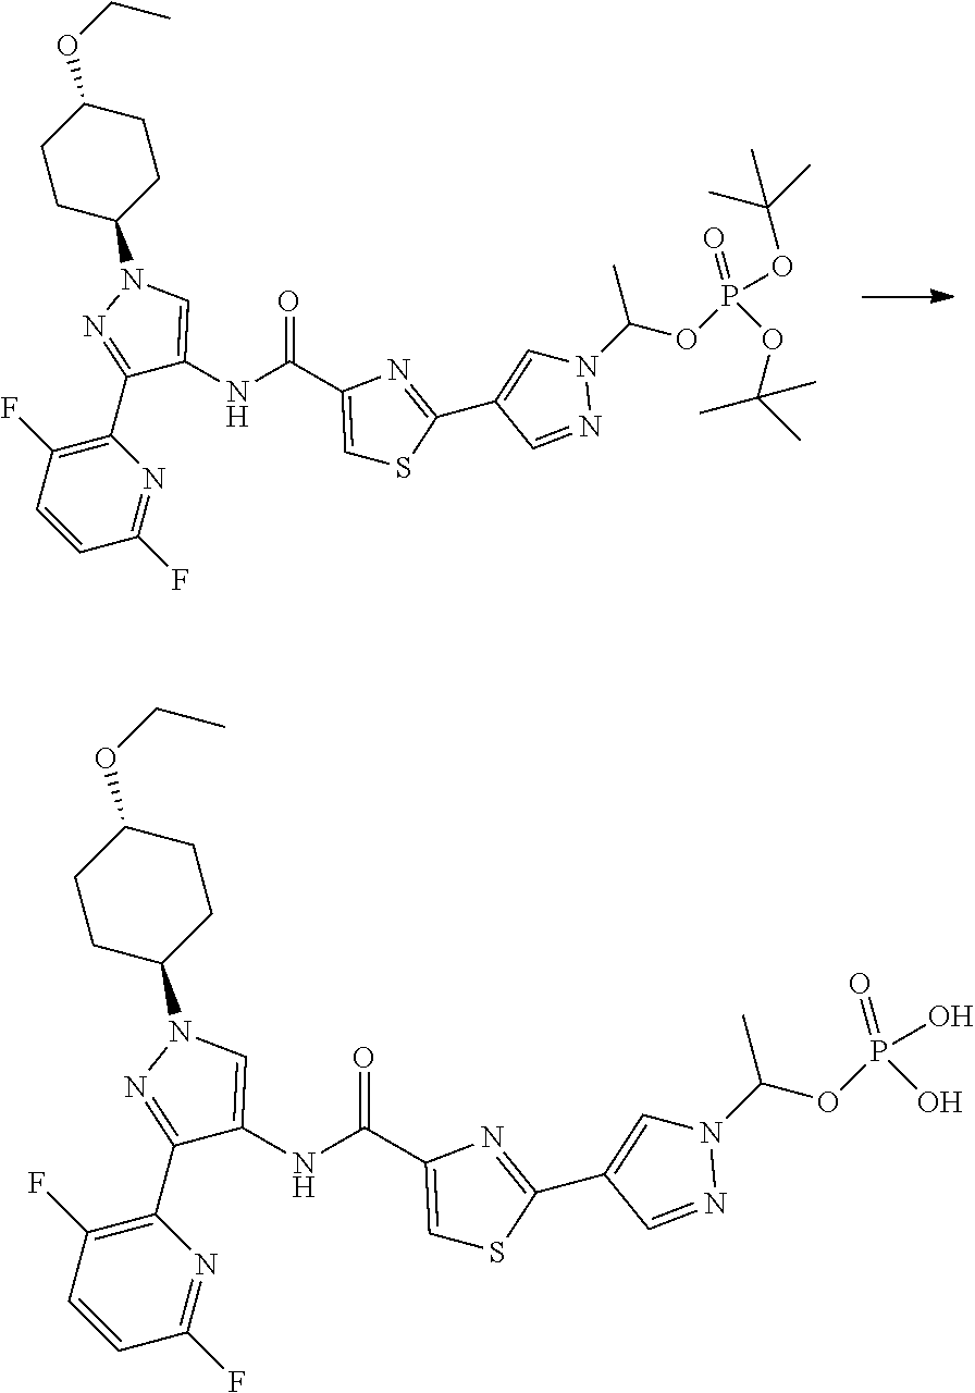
C1(OCC)CCC(N2C=C(NC(=O)C3=CSC(C4=CN(C(C)OP(OC(C)(C)C)(=O)OC(C)(C)C)N=C4)=N3)C(C3=C(F)C=CC(F)=N3)=N2)CC1.C1(OCC)CCC(N2C=C(NC(=O)C3=CSC(C4=CN(C(C)OP(O)(=O)O)N=C4)=N3)C(C3=C(F)C=CC(F)=N3)=N2)CC1
